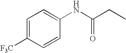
C1=C([F3C])C=CC(NC(CC)=O)=C1
